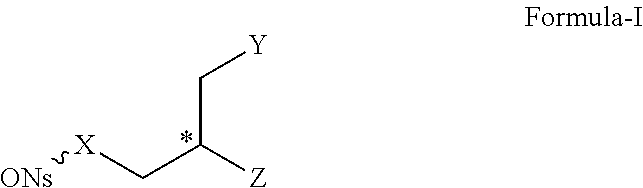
C(C(C[X][ONs])[Z])[Y]
